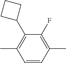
C1=CC(C)=C(C2CCC2)C(F)=C1C
